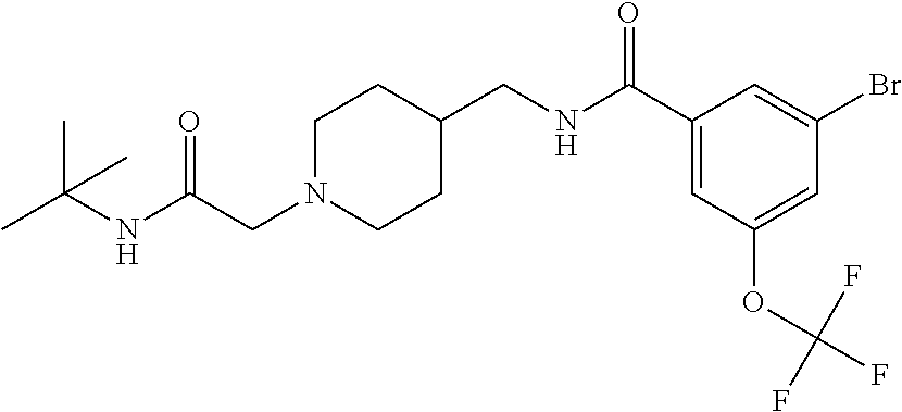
CC(NC(CN1CCC(CNC(C2=CC(OC(F)(F)F)=CC(Br)=C2)=O)CC1)=O)(C)C
